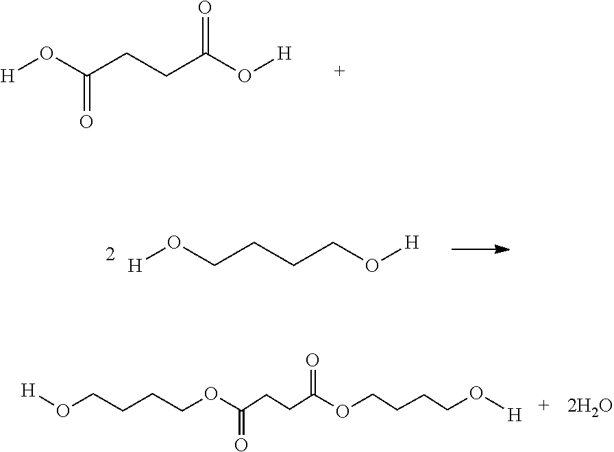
[H]OC(CCC(O[H])=O)=O.[H]OCCCCO[H].[H]OCCCCOC(CCC(OCCCCO[H])=O)=O
